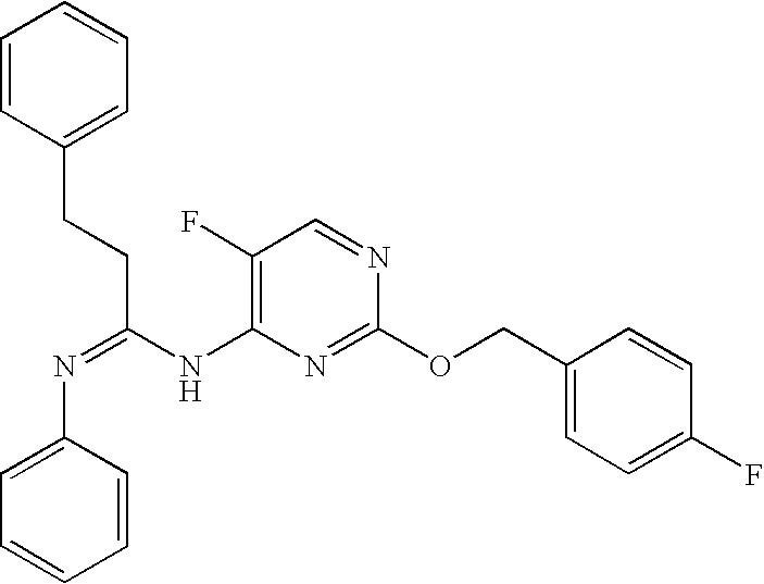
C1(F)=C(NC(=NC2=CC=CC=C2)CCC2=CC=CC=C2)N=C(OCC2=CC=C(F)C=C2)N=C1
